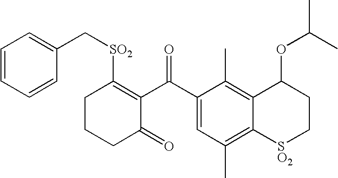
C1CCC(=O)C(C(C2=CC(C)=C3C(=C2C)C(OC(C)C)CC[SO2]3)=O)=C1[SO2]CC1=CC=CC=C1
